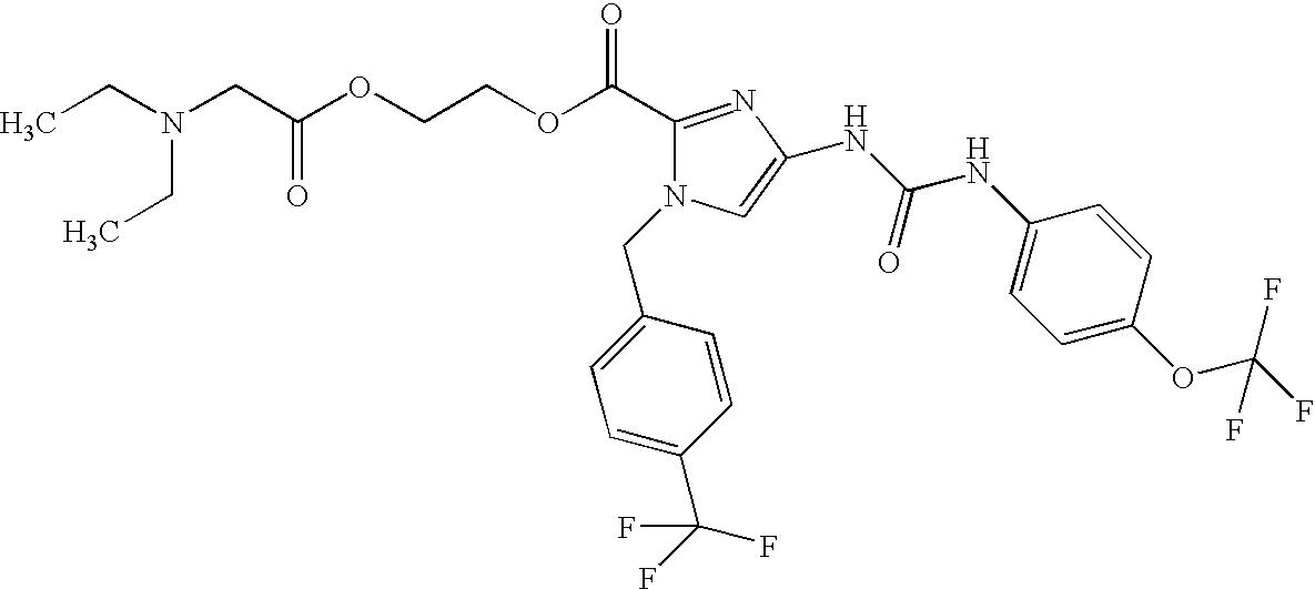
C(N(CC(OCCOC(C1=NC(NC(NC2=CC=C(OC(F)(F)F)C=C2)=O)=CN1CC1=CC=C(C(F)(F)F)C=C1)=O)=O)CC)C
